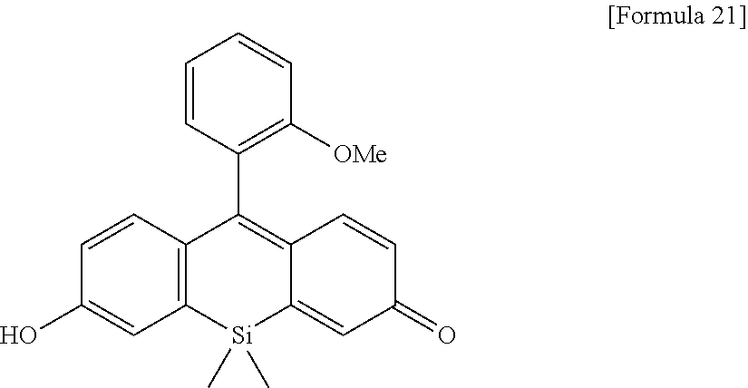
C1=CC2=C(C=C1O)[Si](C)(C)C1=CC(=O)C=CC1=C2C1=C([OMe])C=CC=C1
